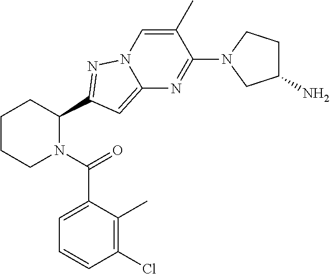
C1CCN(C(=O)C2=CC=CC(Cl)=C2C)C(C2=NN3C(=C2)N=C(N2CC(N)CC2)C(C)=C3)C1
